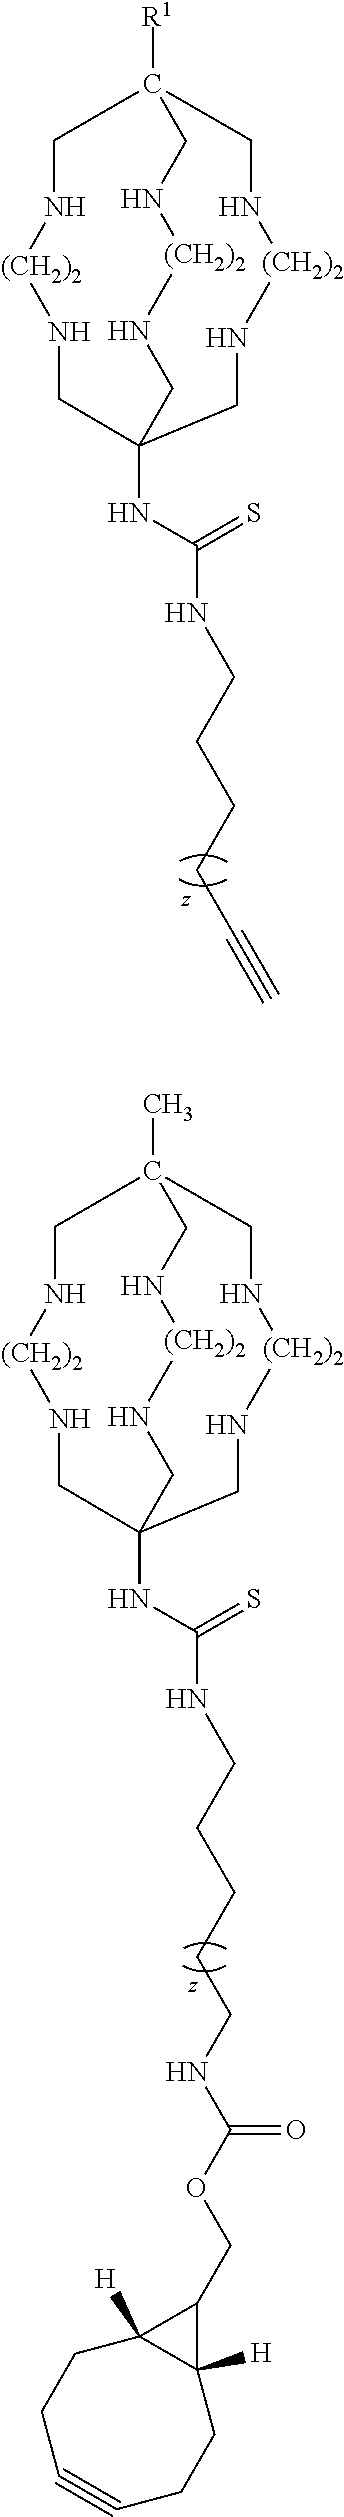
[R1]C12CN[(CH2)2]NCC(NC(NCCCCC#C)=S)(CN[(CH2)2]NC1)CN[(CH2)2]NC2.CC12CN[(CH2)2]NCC(NC(NCCCCCNC(OCC3C4([H])C3([H])CCC#CCC4)=O)=S)(CN[(CH2)2]NC1)CN[(CH2)2]NC2
